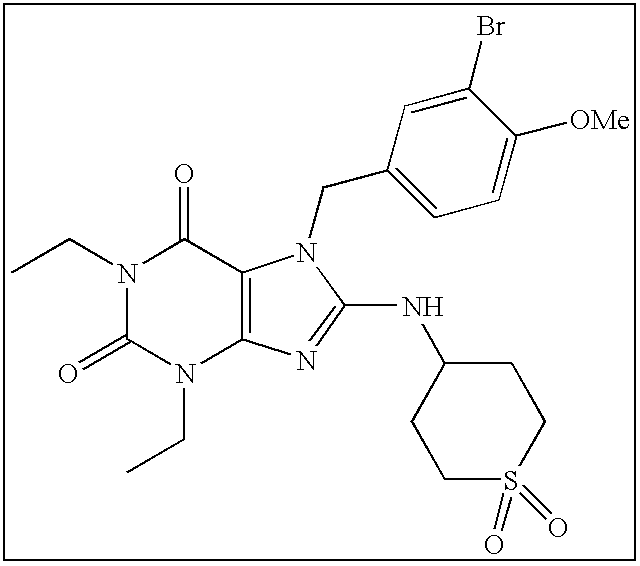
C(N1C(=O)N(CC)C2=C(C1=O)N(CC1=CC=C([OMe])C(Br)=C1)C(NC1CCS(=O)(=O)CC1)=N2)C
